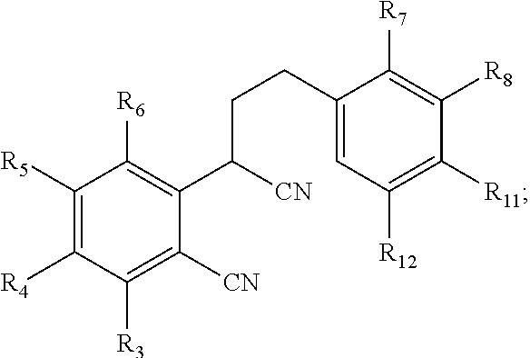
C1([R5])=C([R4])C([R3])=C([CN])C(C(CCC2=CC([R12])=C([R11])C([R8])=C2[R7])[CN])=C1[R6]
